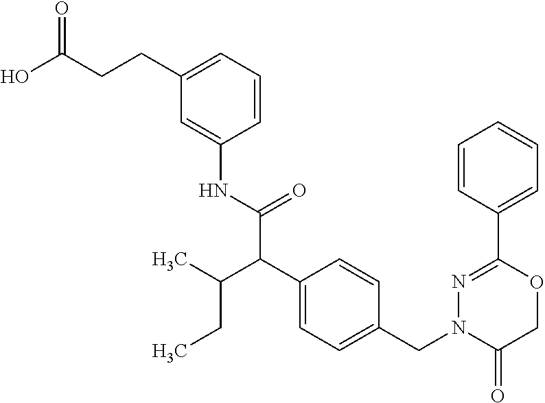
C1(CCC(O)=O)=CC=CC(NC(C(C2=CC=C(CN3C(=O)COC(C4=CC=CC=C4)=N3)C=C2)C(CC)C)=O)=C1
